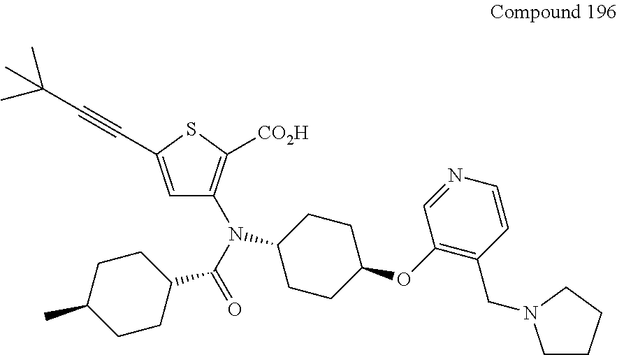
C1=CN=CC(OC2CCC(N(C3=C([CO2H])SC(C#CC(C)(C)C)=C3)C(C3CCC(C)CC3)=O)CC2)=C1CN1CCCC1
